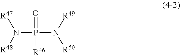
N(P(N([R49])[R50])(=O)[R46])([R48])[R47]
